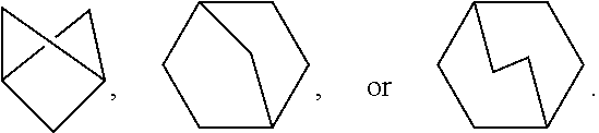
C1C2CCC(C1)CC2.C12CC(C1)C2.C1C2CCC(C1)C2
